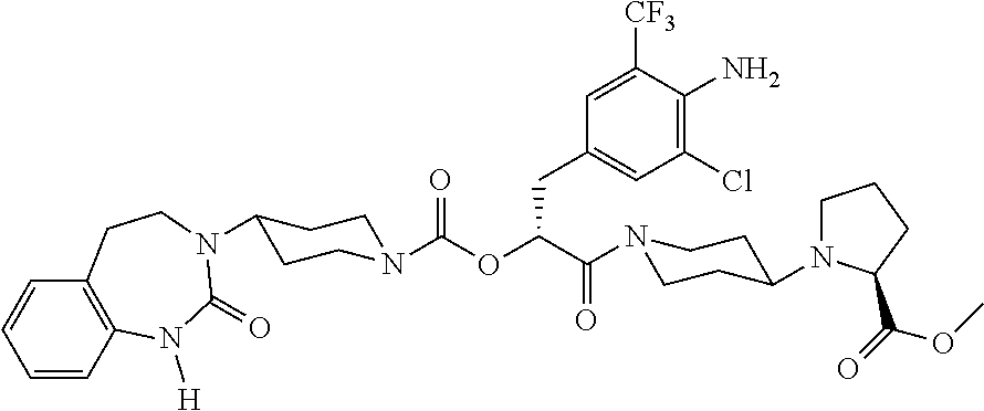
C1=CC2=C(C=C1)CCN(C1CCN(C(=O)OC(CC3=CC(Cl)=C(N)C([CF3])=C3)C(=O)N3CCC(N4CCCC4C(=O)OC)CC3)CC1)C(=O)N2[H]
